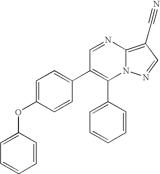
C1(C2=CC=CC=C2)=C(C2=CC=C(OC3=CC=CC=C3)C=C2)C=NC2=C(C#N)C=NN12
